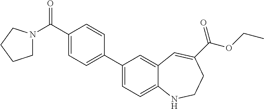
C1(C(=O)N2CCCC2)=CC=C(C2=CC=C3C(=C2)C=C(C(OCC)=O)CCN3)C=C1
